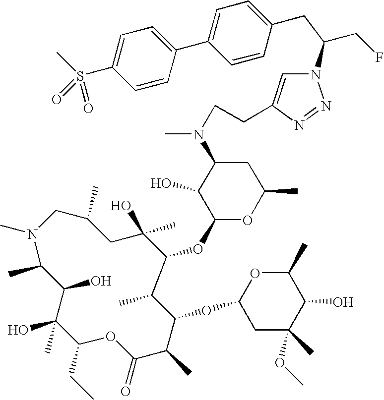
N1(C)CC(C)CC(O)(C)C(OC2OC(C)CC(N(C)CCC3=CN(C(CF)CC4=CC=C(C5=CC=C(S(C)(=O)=O)C=C5)C=C4)N=N3)C2O)C(C)C(OC2CC(C)(OC)C(O)C(C)O2)C(C)C(=O)OC(CC)C(O)(C)C(O)C1C
